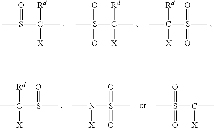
CS(=O)(C([Rd])([X])C)=O.CS(=O)(C([Rd])([X])C)=O.CS(=O)C([Rd])([X])C.CS(=O)C([Rd])([X])C.CS(=O)(N([X])C)=O.CS(=O)(C([X])C)=O
